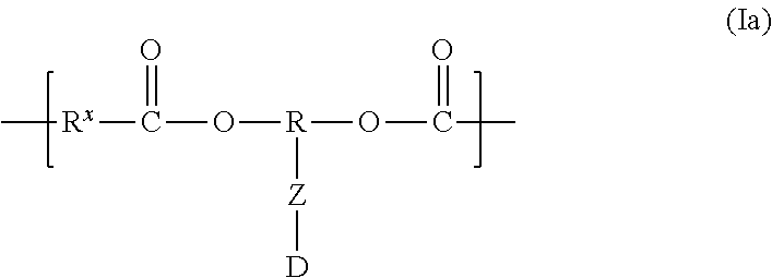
C(O[R](OC(C)=O)[Z][D])([Rx]C)=O
